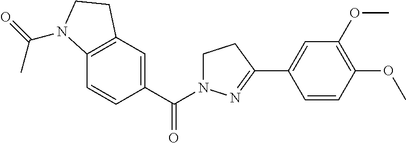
C12=C(C=C(C(=O)N3CCC(C4=CC(OC)=C(OC)C=C4)=N3)C=C1)CCN2C(=O)C
